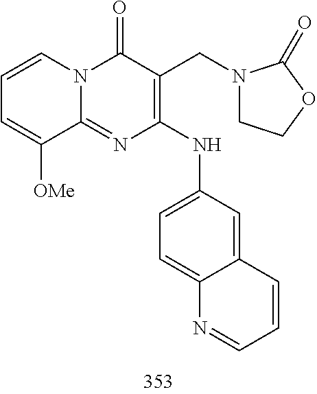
C1=CC=C([OMe])C2=NC(NC3=CC=C4C(=C3)C=CC=N4)=C(CN3CCOC3=O)C(=O)N12
